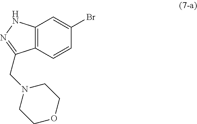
C12=C(NN=C1CN1CCOCC1)C=C(Br)C=C2
